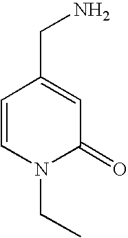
C1=CN(CC)C(=O)C=C1CN
